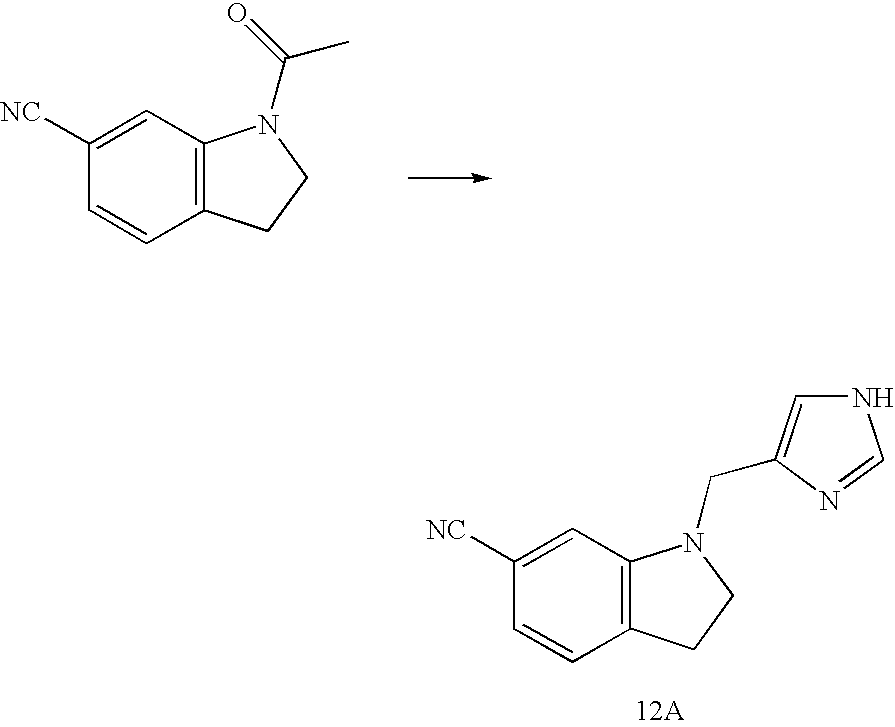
C1([NC])=CC2=C(C=C1)CCN2CC1=CNC=N1.C1([NC])=CC2=C(C=C1)CCN2C(=O)C
